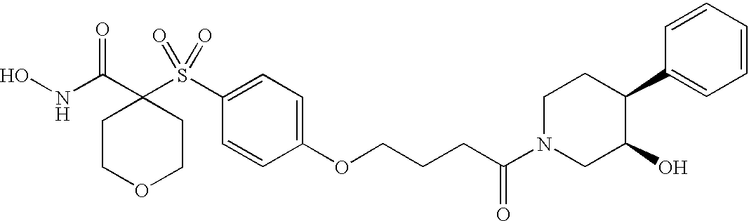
N(C(C1(S(C2=CC=C(OCCCC(N3CC(O)C(C4=CC=CC=C4)CC3)=O)C=C2)(=O)=O)CCOCC1)=O)O
